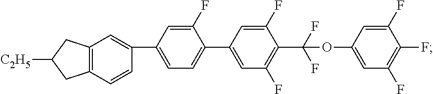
C12=C(C=CC(C3=CC=C(C4=CC(F)=C(C(F)(F)OC5=CC(F)=C(F)C(F)=C5)C(F)=C4)C(F)=C3)=C1)CC([C2H5])C2
